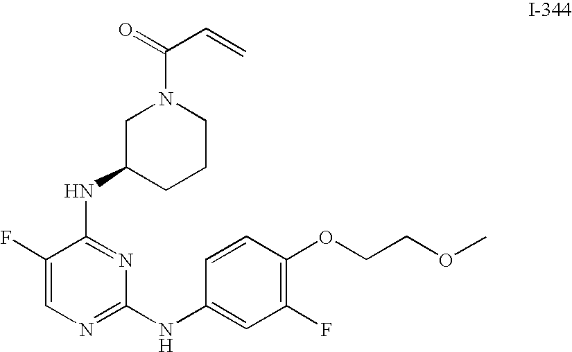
C1CN(C(=O)C=C)CC(NC2=NC(NC3=CC(F)=C(OCCOC)C=C3)=NC=C2F)C1
